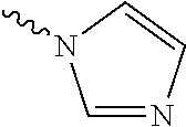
C1=NC=CN1C
